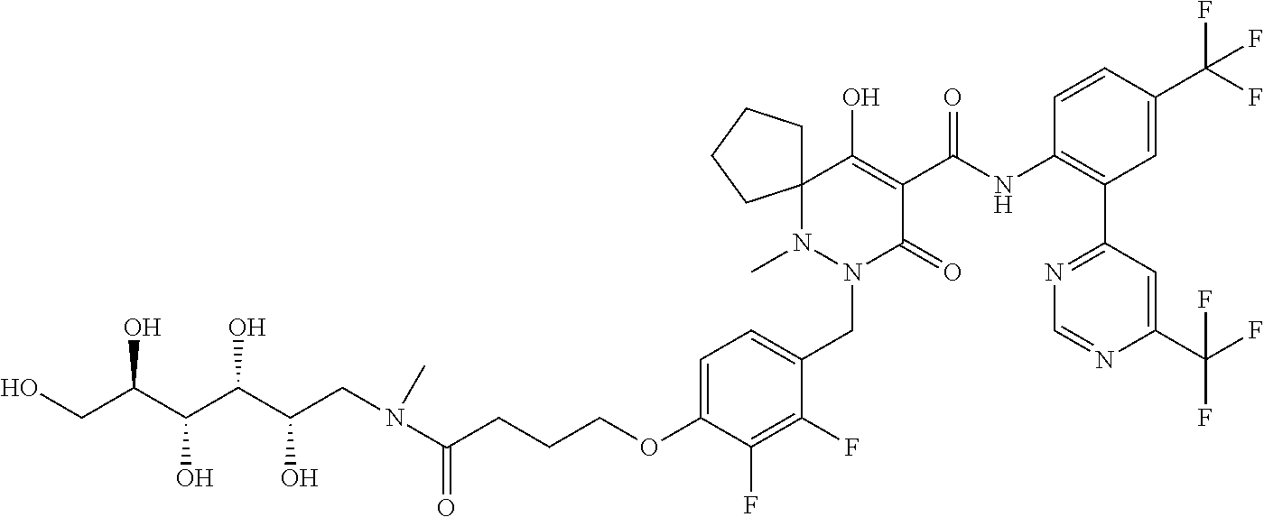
C1=C(OCCCC(N(CC(C(C(C(CO)O)O)O)O)C)=O)C(F)=C(F)C(CN2C(=O)C(C(NC3=C(C4=NC=NC(C(F)(F)F)=C4)C=C(C(F)(F)F)C=C3)=O)=C(O)C3(N2C)CCCC3)=C1
